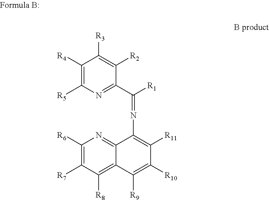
C1([R4])=C([R5])N=C(C([R1])=NC2=C([R11])C([R10])=C([R9])C3=C([R8])C([R7])=C([R6])N=C23)C([R2])=C1[R3]
